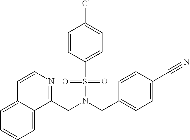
C1=CC(S(N(CC2=CC=C(C#N)C=C2)CC2=NC=CC3=CC=CC=C23)(=O)=O)=CC=C1Cl
